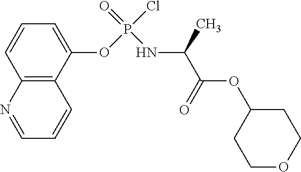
C1(OP(Cl)(=O)NC(C(=O)OC2CCOCC2)C)=CC=CC2=C1C=CC=N2
